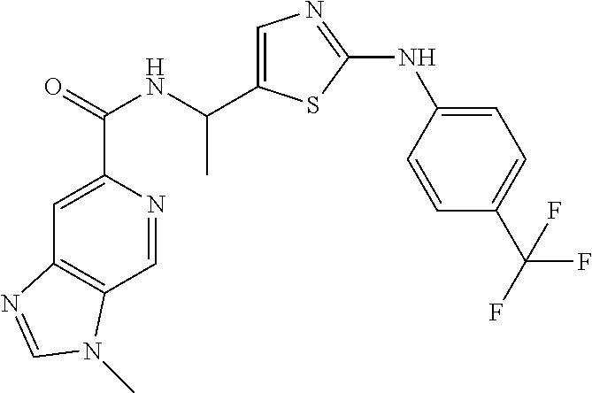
C1=NC(C(=O)NC(C)C2=CN=C(NC3=CC=C(C(F)(F)F)C=C3)S2)=CC2=C1N(C)C=N2
